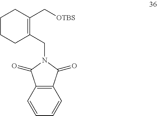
C1CCC(CN2C(=O)C3=C(C2=O)C=CC=C3)=C(C[OTBS])C1
